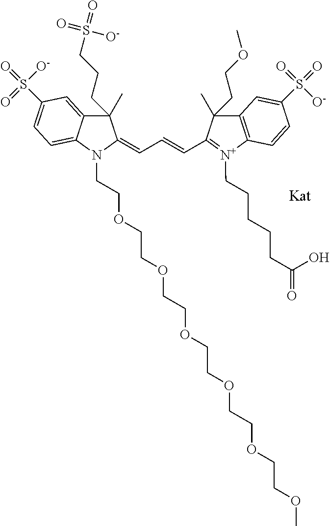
C1(C)(CCCS(=O)(=O)[O-])C2=CC(S(=O)([O-])=O)=CC=C2N(CCOCCOCCOCCOCCOCCOC)C1=CC=CC1=[N+](CCCCCC(=O)O)C2=C(C1(C)CCOC)C=C(S(=O)([O-])=O)C=C2
